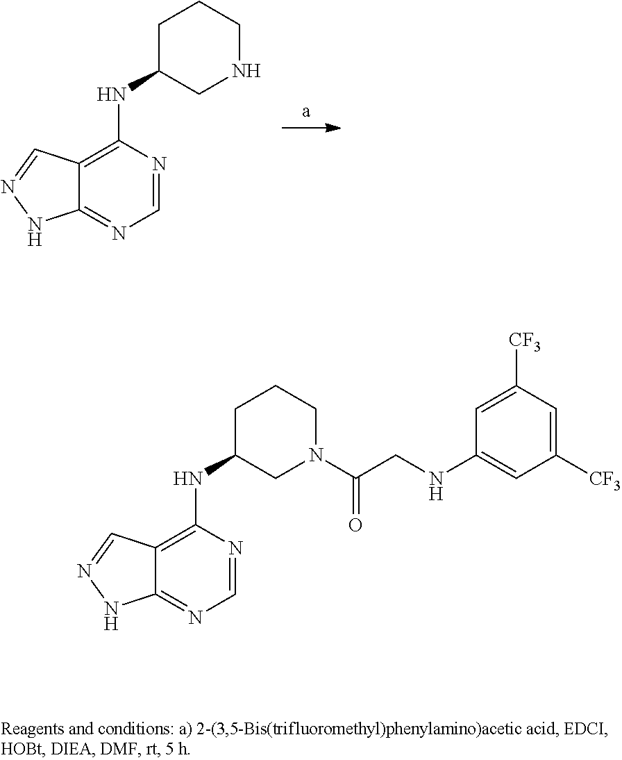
C1=NC(NC2CCCNC2)=C2C(=N1)NN=C2.C1=NC(NC2CCCN(C(CNC3=CC([CF3])=CC([CF3])=C3)=O)C2)=C2C(=N1)NN=C2
